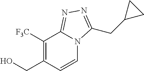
OCC1=C([F3C])C2=NN=C(CC3CC3)N2C=C1
